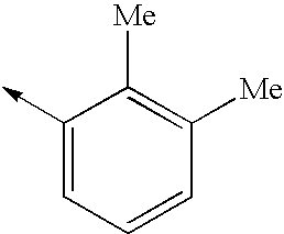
C1(->C)=CC=CC([Me])=C1[Me]
